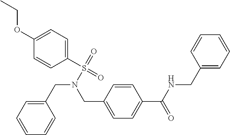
C1(CN(S(=O)(=O)C2=CC=C(OCC)C=C2)CC2=CC=C(C(NCC3=CC=CC=C3)=O)C=C2)=CC=CC=C1
